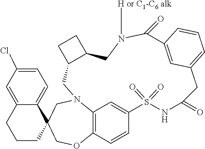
C1N2C3=C(C=CC(=C3)S(=O)(=O)NC(=O)CC3=CC=CC(=C3)C(=O)N([H or C1-C6 alk])CC3C1CC3)OCC1(C3=CC=C(Cl)C=C3CCC1)C2
